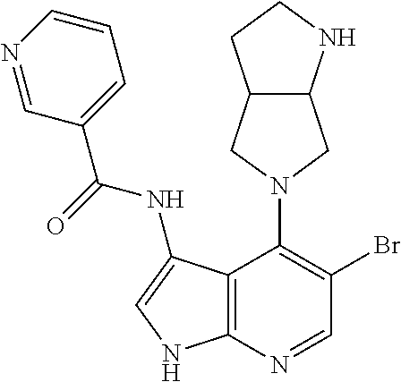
C12=C(N=CC(Br)=C1N1CC3C(C1)CCN3)NC=C2NC(C1=CC=CN=C1)=O
